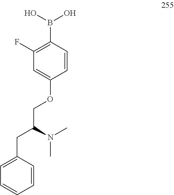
C1=CC(OCC(CC2=CC=CC=C2)N(C)C)=CC(F)=C1B(O)O
